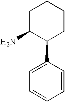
C1=CC(C2CCCCC2N)=CC=C1
